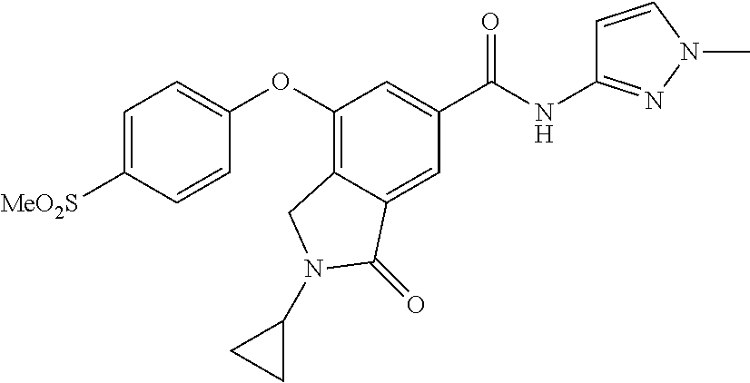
C1=CN(C)N=C1NC(C1=CC(OC2=CC=C([MeO2S])C=C2)=C2C(=C1)C(=O)N(C1CC1)C2)=O
